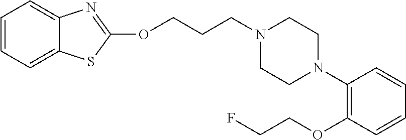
C(N1CCN(C2=C(OCCF)C=CC=C2)CC1)CCOC1=NC2=CC=CC=C2S1
